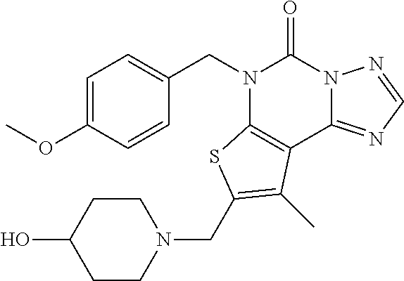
C1=C(OC)C=CC(CN2C3=C(C4=NC=NN4C2=O)C(C)=C(CN2CCC(O)CC2)S3)=C1
